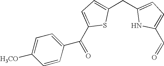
C(C1=CC=C(CC2=CC=C(C=O)N2)S1)(=O)C1=CC=C([H3CO])C=C1
